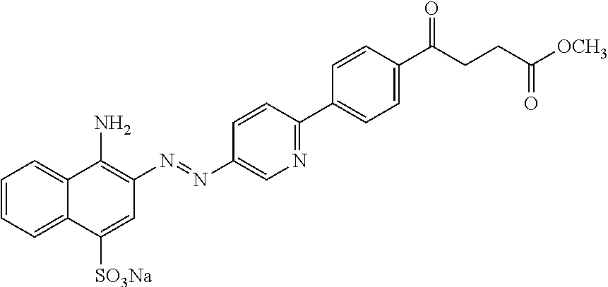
C1=CC=C2C(=C1)C(N)=C(N=NC1=CN=C(C3=CC=C(C(=O)CCC([OCH3])=O)C=C3)C=C1)C=C2[SO3Na]
